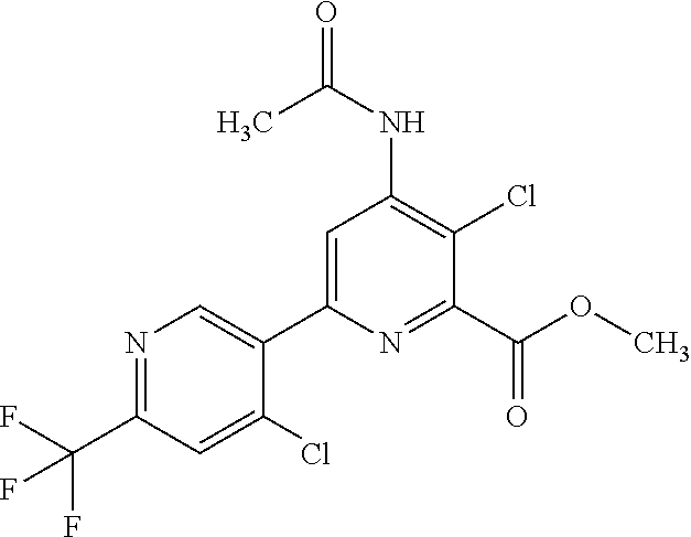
N1=C(C(F)(F)F)C=C(Cl)C(C2=CC(NC(C)=O)=C(Cl)C(C(OC)=O)=N2)=C1
